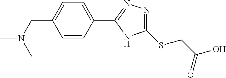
C1(SCC(O)=O)=NN=C(C2=CC=C(CN(C)C)C=C2)N1
